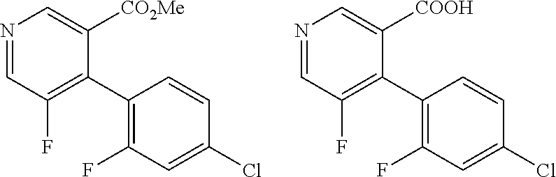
N1=CC(F)=C(C2=C(F)C=C(Cl)C=C2)C([CO2Me])=C1.N1=CC(F)=C(C2=C(F)C=C(Cl)C=C2)C([COOH])=C1
